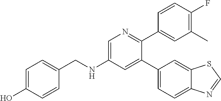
C(NC1=CN=C(C2=CC(C)=C(F)C=C2)C(C2=CC=C3C(=C2)SC=N3)=C1)C1=CC=C(O)C=C1
